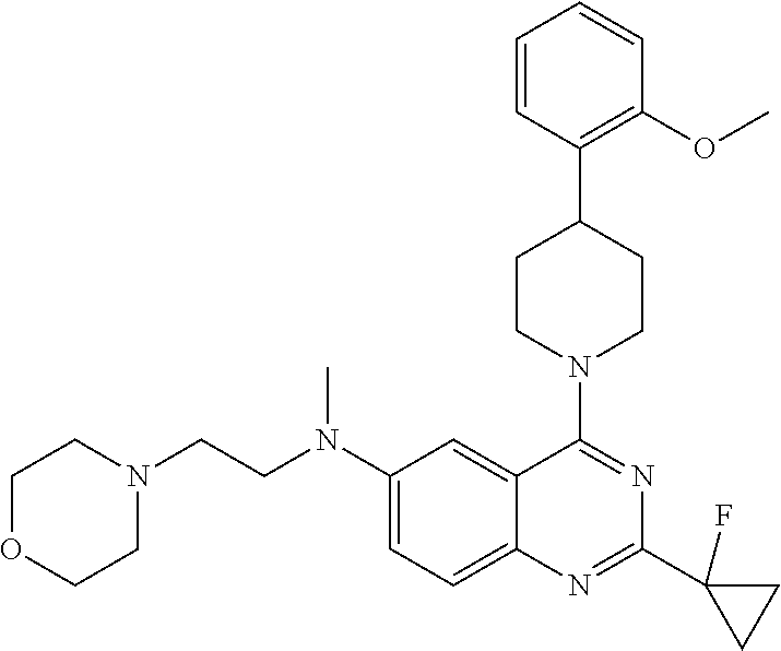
C1(N(CCN2CCOCC2)C)=CC=C2C(=C1)C(N1CCC(C3=C(OC)C=CC=C3)CC1)=NC(C1(F)CC1)=N2
